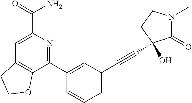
C12=C(C(C3=CC(C#CC4(O)C(=O)N(C)CC4)=CC=C3)=NC(C(N)=O)=C1)OCC2
